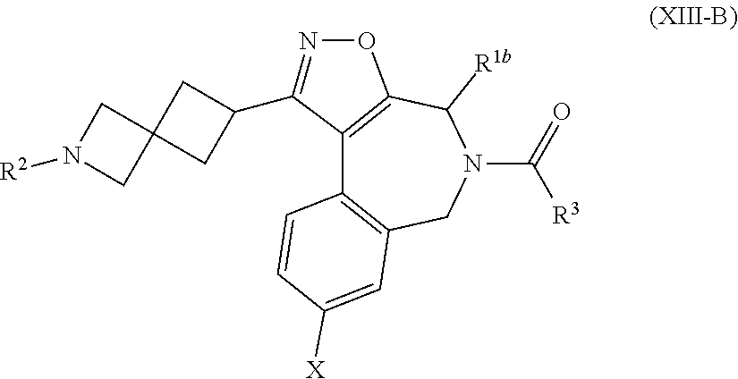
[R2]N1CC2(C1)CC(C1=NOC3=C1C1=C(CN(C(=O)[R3])C3[R1b])C=C([X])C=C1)C2
